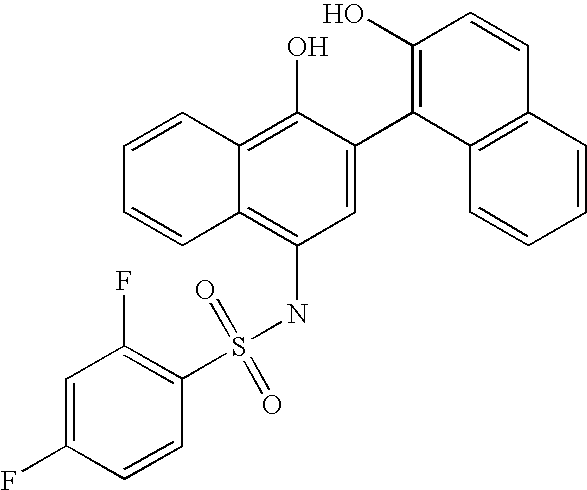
C1(S(NC2=C3C(=C(O)C(C4=C(O)C=CC5=C4C=CC=C5)=C2)C=CC=C3)(=O)=O)=C(F)C=C(F)C=C1
